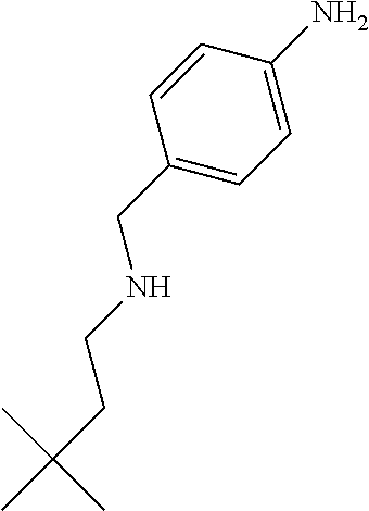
C1(CNCCC(C)(C)C)=CC=C(N)C=C1
